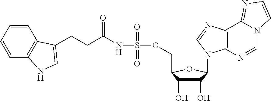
C12=C(N=CN3C1=NC=C3)N(C1C(O)C(O)C(COS(NC(CCC3=CNC4=C3C=CC=C4)=O)(=O)=O)O1)C=N2
